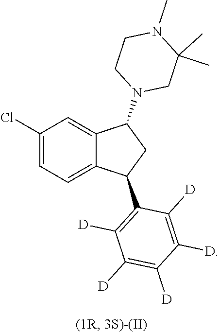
C1(Cl)=CC=C2C(=C1)C(N1CC(C)(C)N(C)CC1)CC2C1=C([D])C([D])=C([D])C([D])=C1[D]
